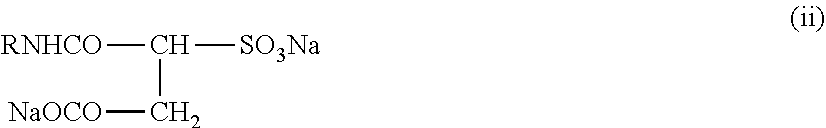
C([SO3Na])(C[NaOCO])[RNHCO]
